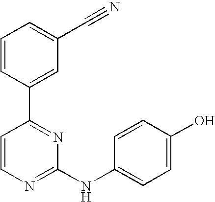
C1=CC(C2=NC(NC3=CC=C(O)C=C3)=NC=C2)=CC(C#N)=C1
